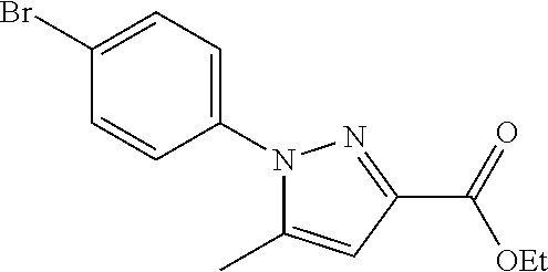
C1(N2C(C)=CC(C([OEt])=O)=N2)=CC=C(Br)C=C1
